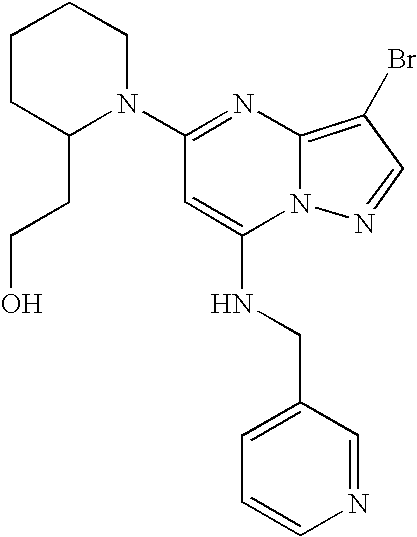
C1(N2C(CCO)CCCC2)=NC2=C(Br)C=NN2C(NCC2=CC=CN=C2)=C1
